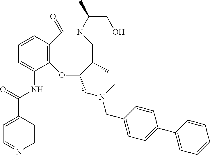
C12=C(C=CC=C1NC(C1=CC=NC=C1)=O)C(=O)N(C(CO)C)CC(C)C(CN(CC1=CC=C(C3=CC=CC=C3)C=C1)C)O2
